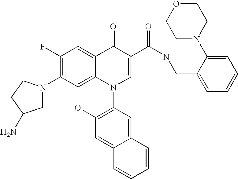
C1(F)=C(N2CC(N)CC2)C2=C3C(=C1)C(=O)C(C(=O)NCC1=CC=CC=C1N1CCOCC1)=CN3C1=C(O2)C=C2C(=C1)C=CC=C2
